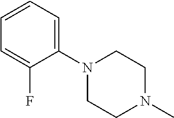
C1=CC=C(N2CCN(C)CC2)C(F)=C1
